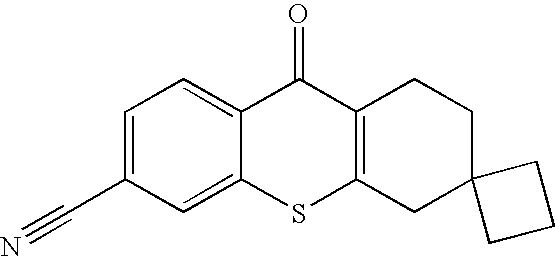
C1=C(C#N)C=C2C(=C1)C(=O)C1=C(S2)CC2(CC1)CCC2
